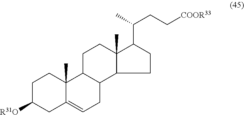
C1C([R31O])CC2=CCC3C(C2(C)C1)CCC1(C)C3CCC1C(C)CC[COOR33]
